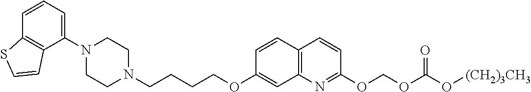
C1N(C2=CC=CC3=C2C=CS3)CCN(CCCCOC2=CC3=C(C=C2)C=CC(OCOC(=O)O[(CH2)3CH3])=N3)C1
